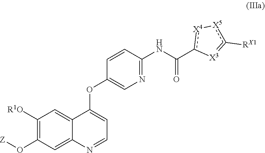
[Z]OC1=C([R1O])C=C2C(OC3=CN=C(NC(c4[X4][X5]c([RX1])=[X3]4)=O)C=C3)=CC=NC2=C1
